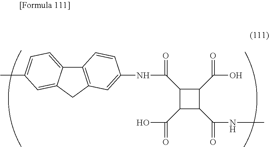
C1(C(O)=O)C(C(NC)=O)C(C(O)=O)C1C(=O)NC1=CC2=C(C3=CC=C(C)C=C3C2)C=C1
